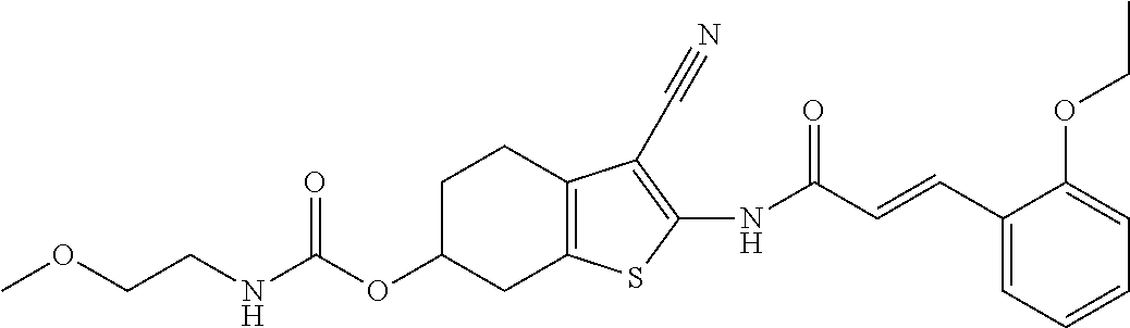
C(NC(OC1CC2=C(CC1)C(C#N)=C(NC(C=CC1=CC=CC=C1OCC)=O)S2)=O)COC
